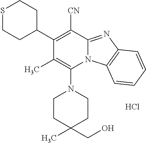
Cl.C1CC(C)(CO)CCN1C1=C(C)C(C2CCSCC2)=C([CN])C2=NC3=C(N12)C=CC=C3
